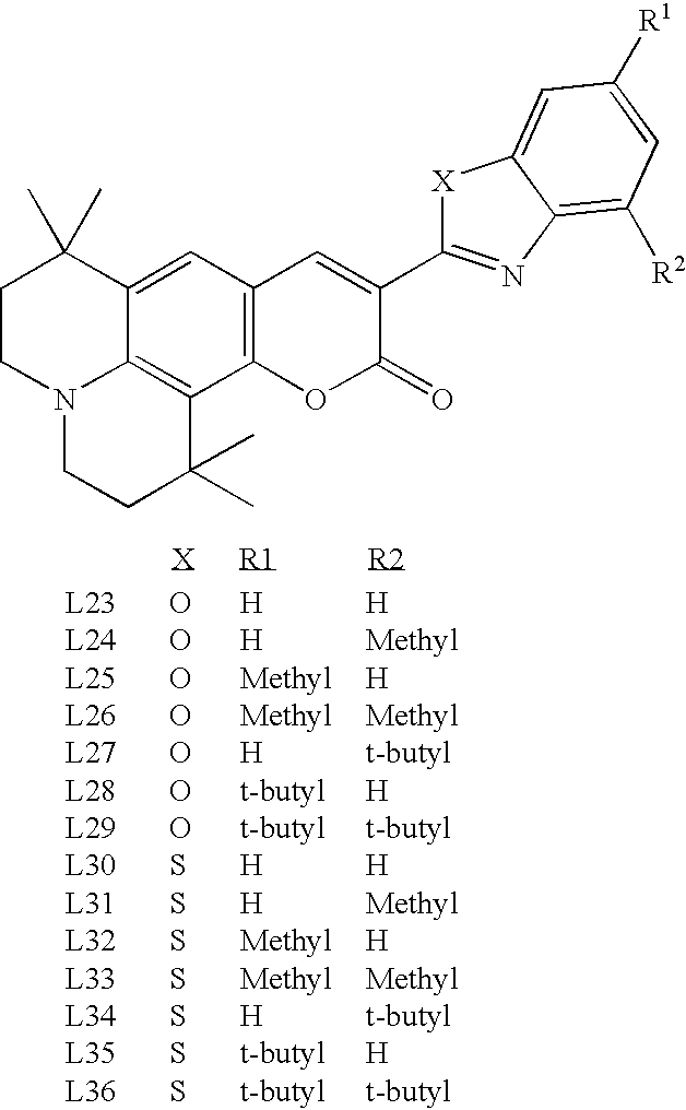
C1CN2C3=C(C(C)(C)CC2)C2=C(C=C3C1(C)C)C=C(C1=NC3=C([R2])C=C([R1])C=C3[X]1)C(=O)O2
